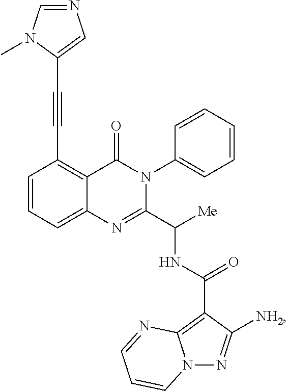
C12=CC=CC(C#CC3=CN=CN3C)=C1C(=O)N(C1=CC=CC=C1)C(C([Me])NC(C1=C3N(N=C1[NH2])C=CC=N3)=O)=N2
